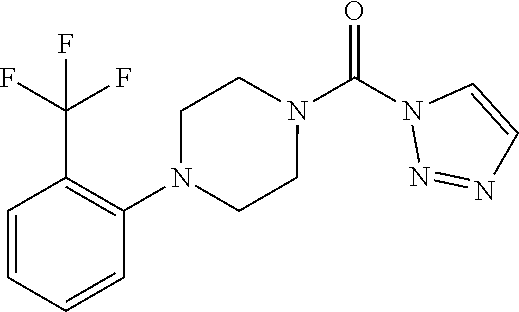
O=C(N1N=NC=C1)N1CCN(C2=C(C(F)(F)F)C=CC=C2)CC1
